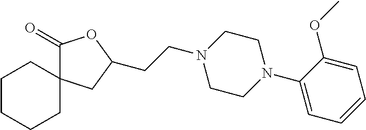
C(CN1CCN(C2=CC=CC=C2OC)CC1)C1CC2(C(=O)O1)CCCCC2
